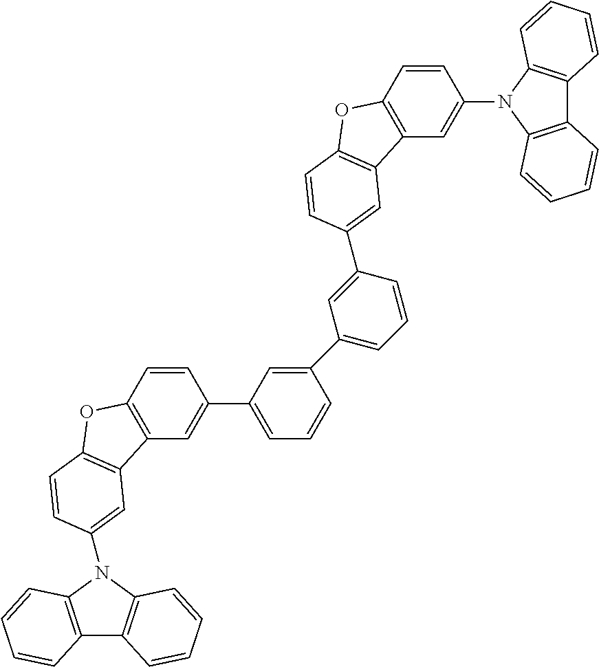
C12=C(C=CC(C3=CC=CC(C4=CC=CC(C5=CC6=C(OC7=C6C=C(N6C8=C(C9=C6C=CC=C9)C=CC=C8)C=C7)C=C5)=C4)=C3)=C1)OC1=C2C=C(N2C3=C(C4=C2C=CC=C4)C=CC=C3)C=C1
